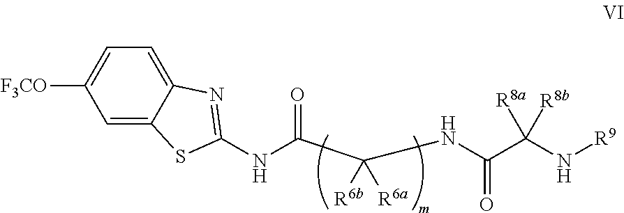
C1=C2C(=CC=C1[F3CO])N=C(NC(=O)C(NC(C(N[R9])([R8a])[R8b])=O)([R6a])[R6b])S2
